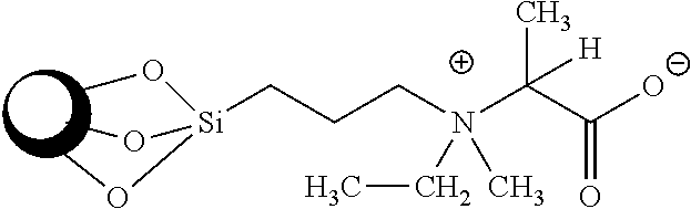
[Si](CCCN(C(C([O-])=O)(C)[H])(C)CC)(OC)(OC)OC
